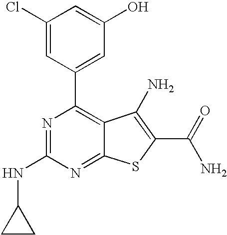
C1(Cl)=CC(C2=C3C(=NC(NC4CC4)=N2)SC(C(N)=O)=C3N)=CC(O)=C1
